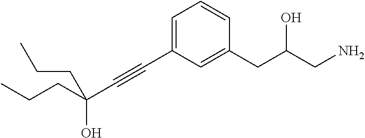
C(#CC1=CC=CC(CC(CN)O)=C1)C(CCC)(O)CCC
